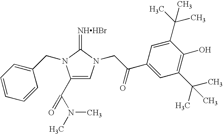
[NHHBr]=C1N(CC2=CC=CC=C2)C(C(=O)N(C)C)=CN1CC(C1=CC(C(C)(C)C)=C(O)C(C(C)(C)C)=C1)=O
